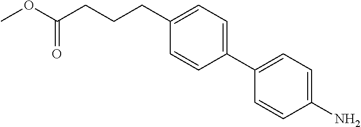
COC(CCCC1=CC=C(C2=CC=C(N)C=C2)C=C1)=O
